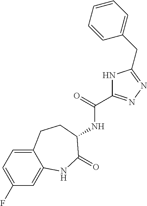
N(C(=O)C1=NN=C(CC2=CC=CC=C2)N1)C1C(=O)NC2=CC(F)=CC=C2CC1
